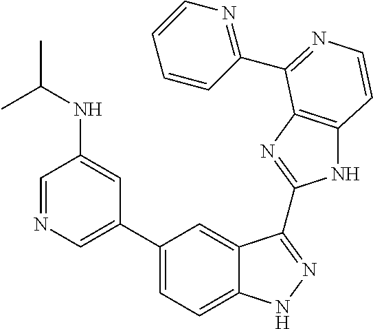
C1(C2=CN=CC(NC(C)C)=C2)=CC=C2C(=C1)C(C1=NC3=C(N1)C=CN=C3C1=NC=CC=C1)=NN2
